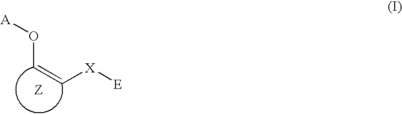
O(C=C[X][E])[A]
